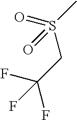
FC(CS(C)(=O)=O)(F)F
